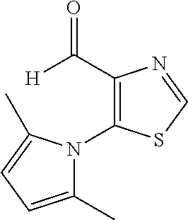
[H]C(C1=C(N2C(C)=CC=C2C)SC=N1)=O
